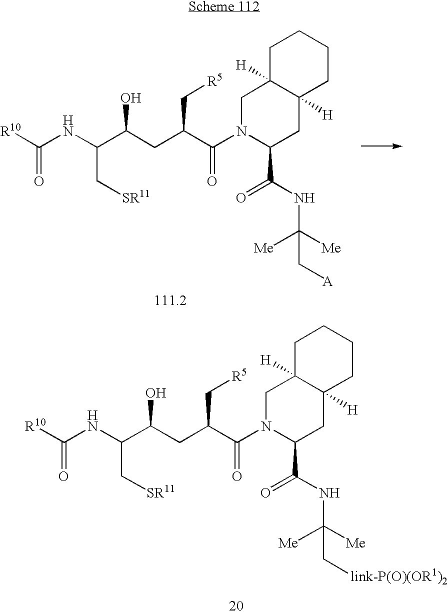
N(C(C[SR11])C(CC(C(N1C(C(=O)NC([Me])([Me])C[A])CC2([H])C([H])(C1)CCCC2)=O)C[R5])O)C([R10])=O.N(C(C[SR11])C(CC(C(N1C(C(=O)NC([Me])([Me])C[link-P(O)(OR1)2])CC2([H])C([H])(C1)CCCC2)=O)C[R5])O)C([R10])=O
